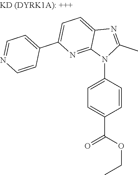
C1(C2=CC=C3C(=N2)N(C2=CC=C(C(OCC)=O)C=C2)C(C)=N3)=CC=NC=C1
